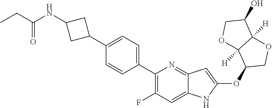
C1(C2=CC=C(C3=C(F)C=C4C(=N3)C=C(OC3COC5([H])C3([H])OCC5O)N4)C=C2)CC(NC(CC)=O)C1
